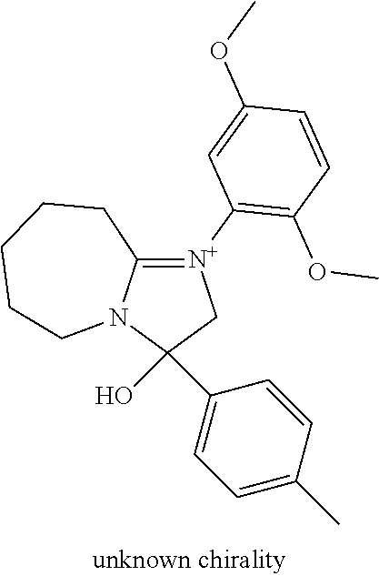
C1(O)(C2=CC=C(C)C=C2)C[N+](C2=C(OC)C=CC(OC)=C2)=C2N1CCCCC2
